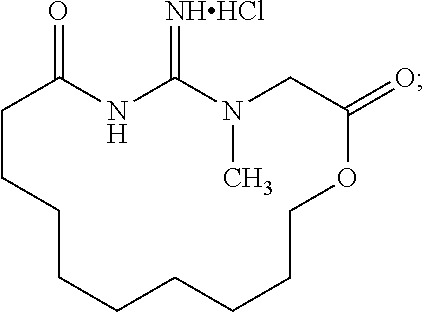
N1C(=[NHHCl])N(C)CC(=O)OCCCCCCCCCC1=O
